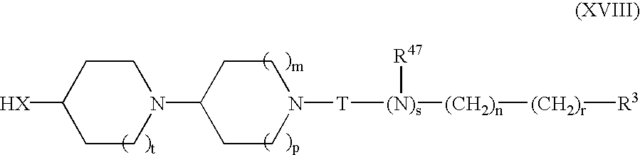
C1CC([HX])CCN1C1CCN([T][(N)s]([R47])[(CH2)n][(CH2)r][R3])CC1
